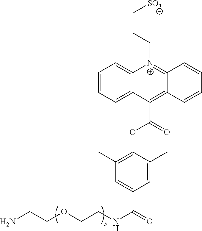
C(C[N+]1=C2C(=C(C(OC3=C(C)C=C(C(=O)NCCOCCN)C=C3C)=O)C3=CC=CC=C13)C=CC=C2)C[SO3]
